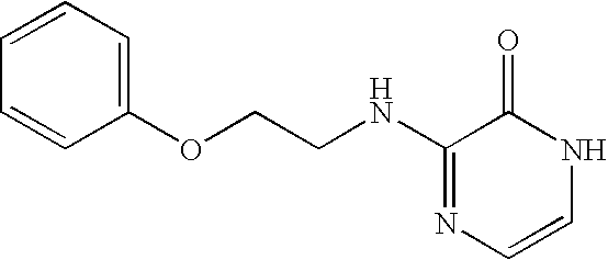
C1(NCCOC2=CC=CC=C2)=NC=CNC1=O
